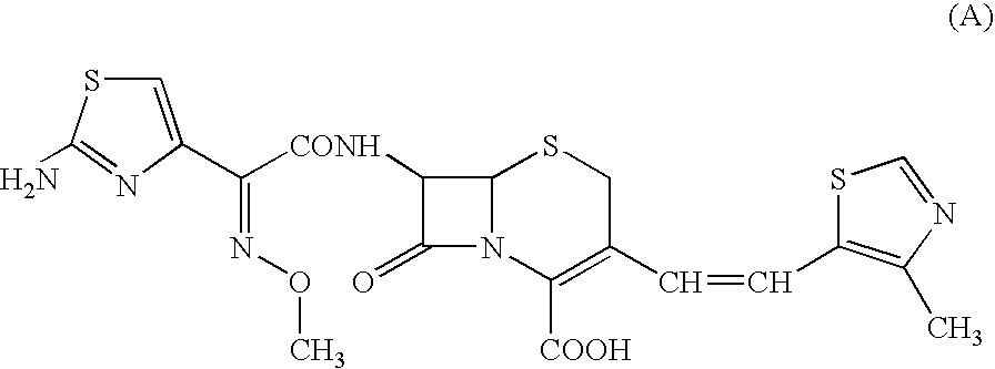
C1=C(C([CONH]C2C3N(C2=O)C([COOH])=C(C=CC2=C(C)N=CS2)CS3)=NOC)N=C(N)S1
